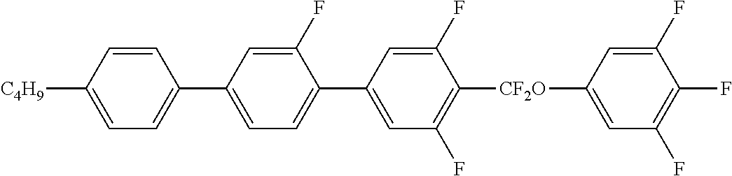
C1=CC([C4H9])=CC=C1C1=CC=C(C2=CC(F)=C([CF2O]C3=CC(F)=C(F)C(F)=C3)C(F)=C2)C(F)=C1
